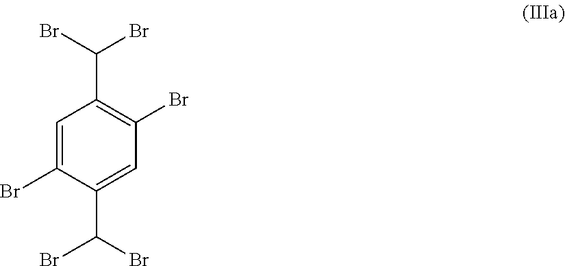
C1=C(Br)C(C(Br)Br)=CC(Br)=C1C(Br)Br
